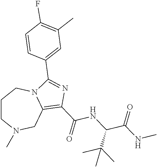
C1CN(C)CC2=C(C(=O)NC(C(NC)=O)C(C)(C)C)N=C(C3=CC(C)=C(F)C=C3)N2C1
